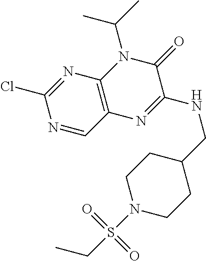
N1=C(Cl)N=CC2=C1N(C(C)C)C(=O)C(NCC1CCN(S(CC)(=O)=O)CC1)=N2
